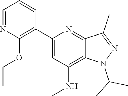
C1=NC(OCC)=C(C2=CC(NC)=C3C(=N2)C(C)=NN3C(C)C)C=C1
